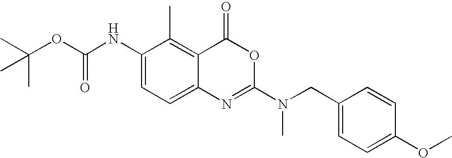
CC(OC(NC1=CC=C2C(=C1C)C(=O)OC(N(CC1=CC=C(OC)C=C1)C)=N2)=O)(C)C
